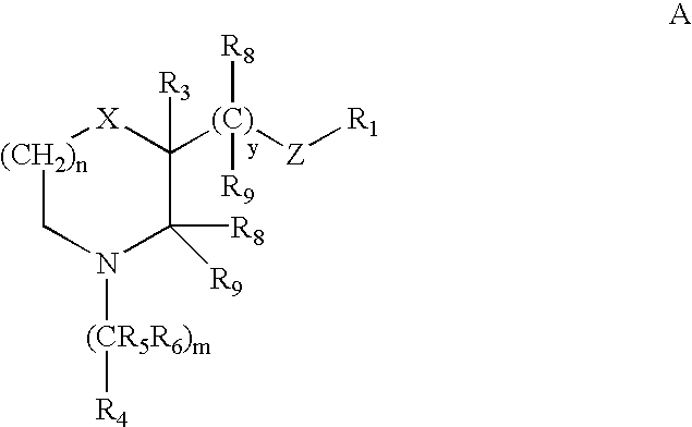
[(CH2)n]1CN([(CR5R6)m][R4])C([R8])([R9])C([(C)]([Z][R1])([R8])[R9])([R3])[X]1
